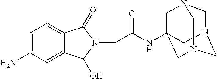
C1=C(N)C=C2C(=C1)C(=O)N(CC(NC13CN4CN(CN(C1)C4)C3)=O)C2O
